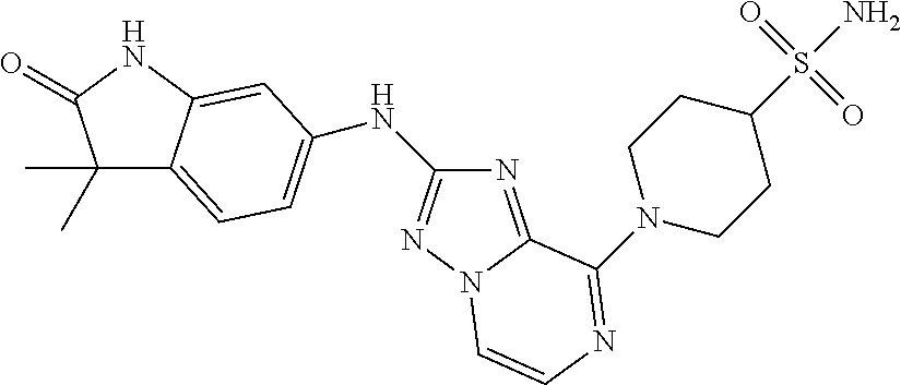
C1(C)(C)C2=CC=C(NC3=NN4C(=N3)C(N3CCC(S(N)(=O)=O)CC3)=NC=C4)C=C2NC1=O
